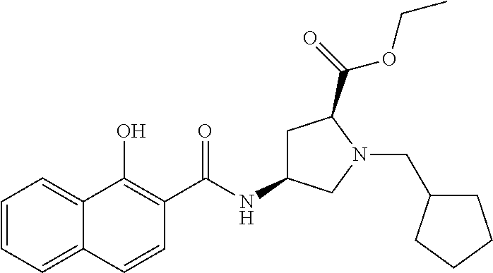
C1=CC=C2C(=C1)C(O)=C(C(NC1CC(C(=O)OCC)N(CC3CCCC3)C1)=O)C=C2
